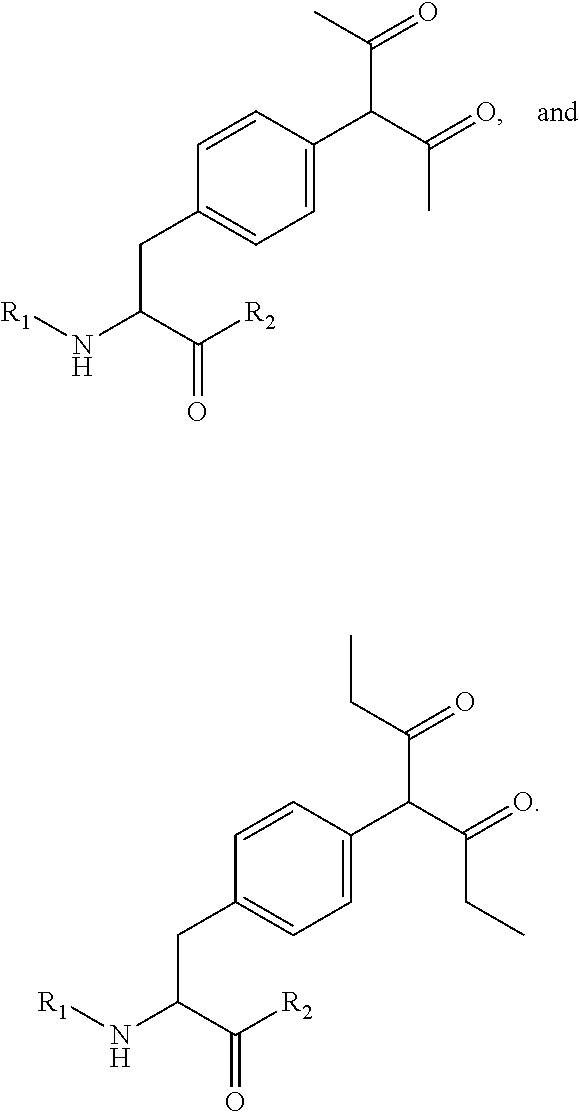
C([R2])(=O)C(N[R1])CC1=CC=C(C(C(C)=O)C(=O)C)C=C1.C([R2])(=O)C(N[R1])CC1=CC=C(C(C(CC)=O)C(=O)CC)C=C1
